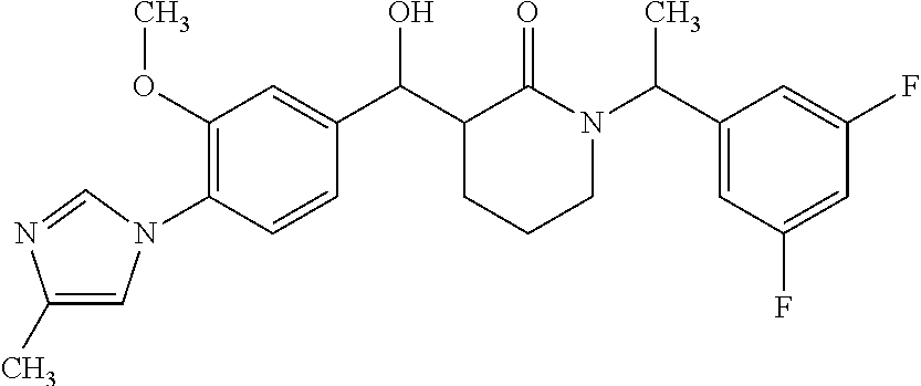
C1(OC)=C(N2C=C(C)N=C2)C=CC(C(C2CCCN(C(C3=CC(F)=CC(F)=C3)C)C2=O)O)=C1
